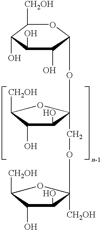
C1([CH2OH])C(O)C(O)C(O)C(OC2(COC3([CH2OH])C(O)C(O)C([CH2OH])O3)C(O)C(O)C([CH2OH])O2)O1
